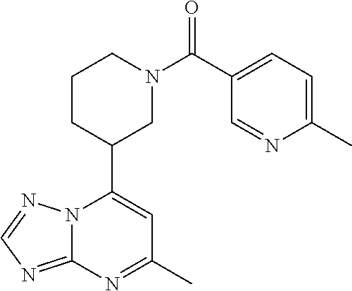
N12C(=NC=N1)N=C(C)C=C2C1CN(C(=O)C2=CC=C(C)N=C2)CCC1
